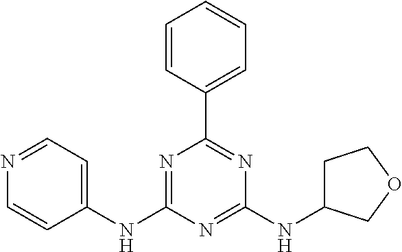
C1(NC2=NC(C3=CC=CC=C3)=NC(NC3CCOC3)=N2)=CC=NC=C1
